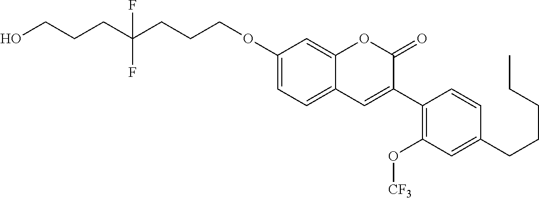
C(COC1=CC=C2C(=C1)OC(=O)C(C1=C(O[CF3])C=C(CCCCC)C=C1)=C2)CC(CCCO)(F)F
